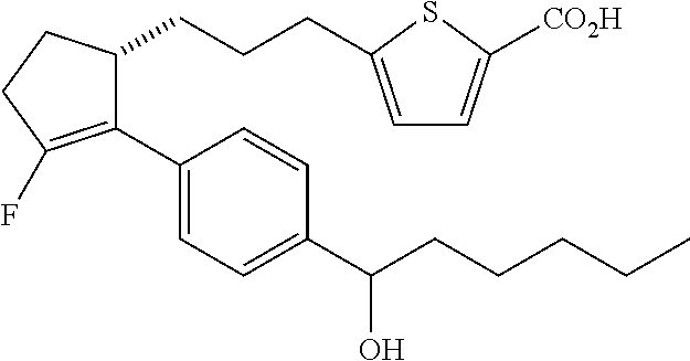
C1(C2=CC=C(C(CCCCC)O)C=C2)=C(F)CCC1CCCC1=CC=C([CO2H])S1
